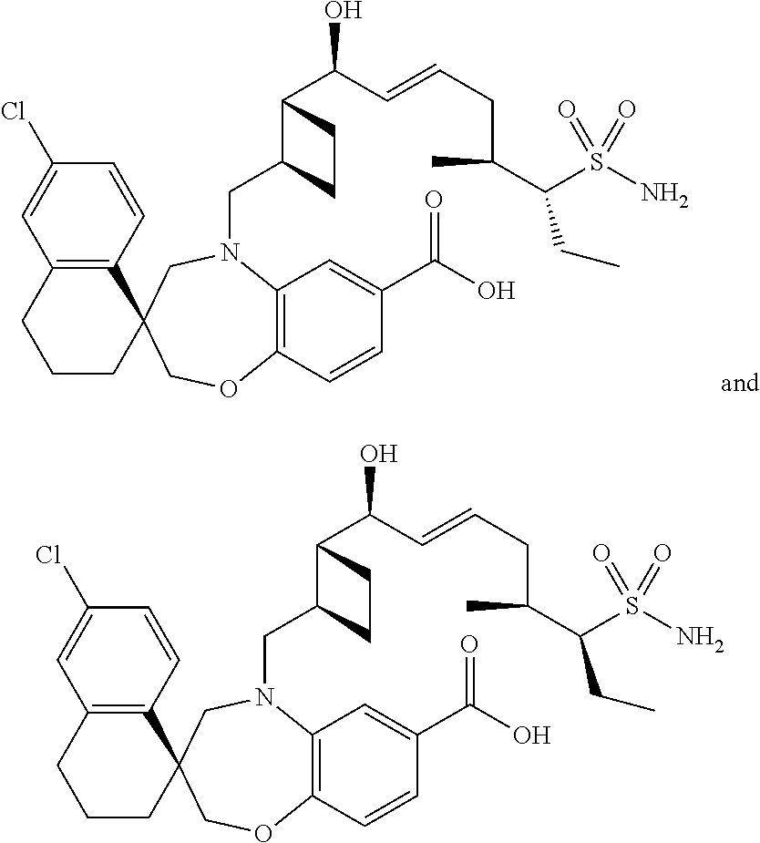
C1CC2(C3=C(C1)C=C(Cl)C=C3)COC1=C(N(CC3C(C(O)C=CCC(C(S(N)(=O)=O)CC)C)CC3)C2)C=C(C(O)=O)C=C1.C1CC2(C3=C(C1)C=C(Cl)C=C3)COC1=C(N(CC3C(C(O)C=CCC(C(S(N)(=O)=O)CC)C)CC3)C2)C=C(C(O)=O)C=C1
